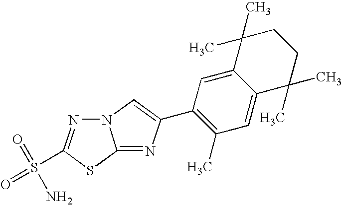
N12N=C(S(=O)(=O)N)SC1=NC(C1=C(C)C=C3C(=C1)C(C)(C)CCC3(C)C)=C2
